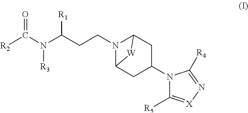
[R2]C(N(C(CCN1C2CC(N3C([R5])=[X]N=C3[R4])CC1[W]2)[R1])[R3])=O
